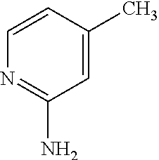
C1=C(C)C=CN=C1N
